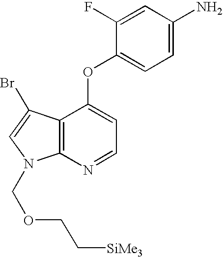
NC1=CC=C(OC2=CC=NC3=C2C(Br)=CN3COCC[SiMe3])C(F)=C1
